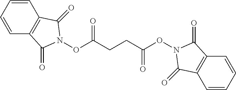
C1=CC=CC2=C1C(=O)N(OC(CCC(ON1C(=O)C3=C(C=CC=C3)C1=O)=O)=O)C2=O
